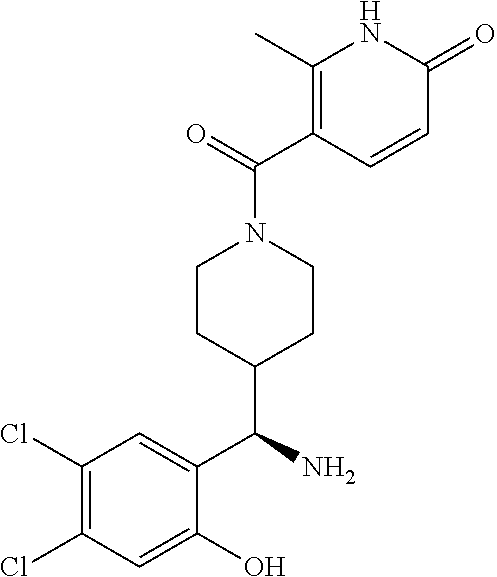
C1(C(N2CCC(C(C3=CC(Cl)=C(Cl)C=C3O)N)CC2)=O)=C(C)NC(=O)C=C1
